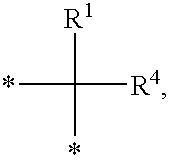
*C([R1])([R4])*
